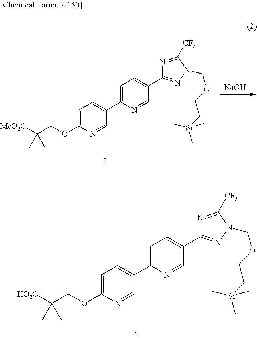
N1=C([CF3])N(COCC[Si](C)(C)C)N=C1C1=CC=C(C2=CC=C(OCC([HO2C])(C)C)N=C2)N=C1.[NaOH].N1=C([CF3])N(COCC[Si](C)(C)C)N=C1C1=CC=C(C2=CC=C(OCC([MeO2C])(C)C)N=C2)N=C1
